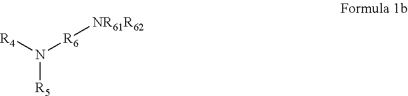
N([R5])([R4])[R6][NR61R62]
